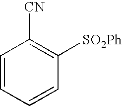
C1=CC=CC([SO2Ph])=C1[CN]
